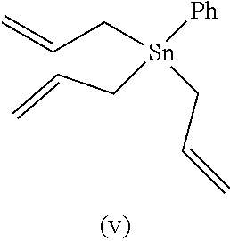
[Sn](CC=C)(CC=C)([Ph])CC=C
